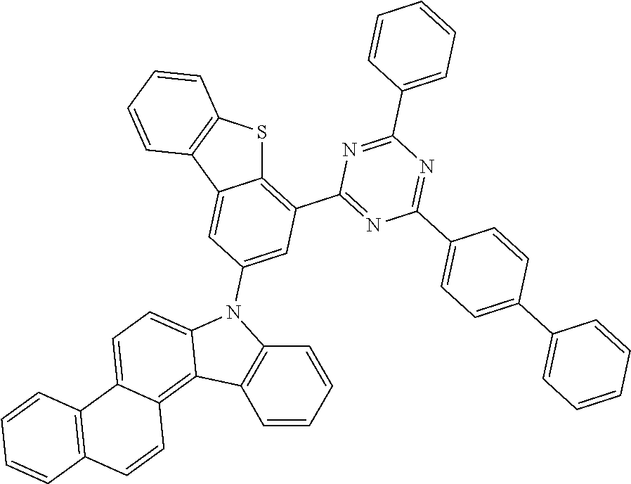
C1(C2=CC=CC=C2)=NC(C2=C3C(=CC(N4C5=CC=C6C(=C5C5=C4C=CC=C5)C=CC4=C6C=CC=C4)=C2)C2=C(S3)C=CC=C2)=NC(C2=CC=C(C3=CC=CC=C3)C=C2)=N1
